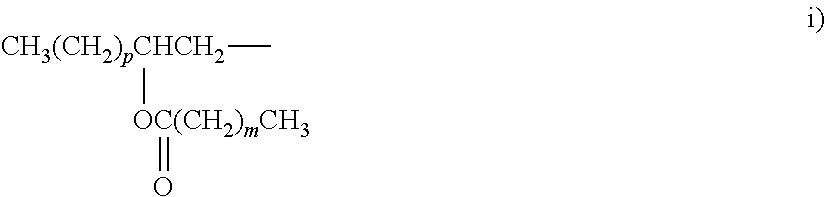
[CH3(CH2)pCHCH2]([OC(CH2)mCH3]=O)C
